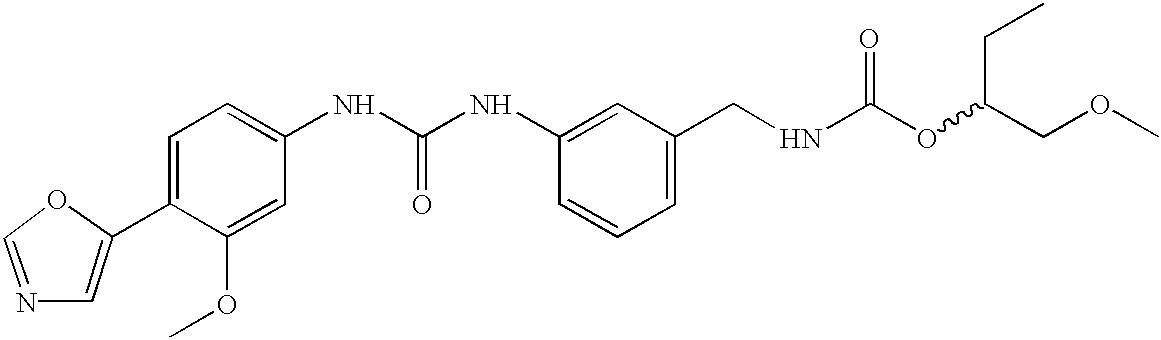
C1=C(C2=CC=C(NC(NC3=CC(CNC(OC(COC)CC)=O)=CC=C3)=O)C=C2OC)OC=N1
